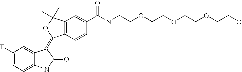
C1=C2C(=CC=C1F)NC(=O)C2=C1C2=C(C=C(C(NCCOCCOCCOCCO)=O)C=C2)C(C)(C)O1
